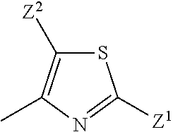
S1C([Z2])=C(C)N=C1[Z1]
